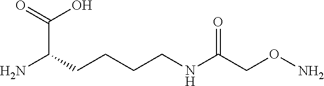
NC(CCCCNC(CON)=O)C(=O)O
